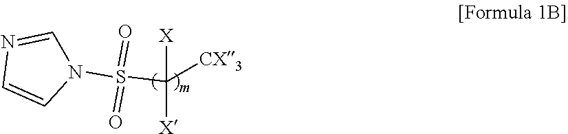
C1=CN(S(C([CX3])([X])[X])(=O)=O)C=N1
